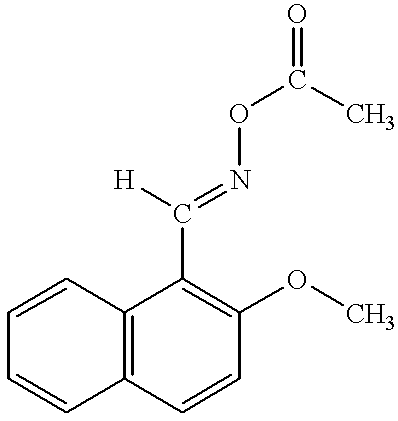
C1=CC(OC)=C(C([H])=NOC(=O)C)C2=C1C=CC=C2
